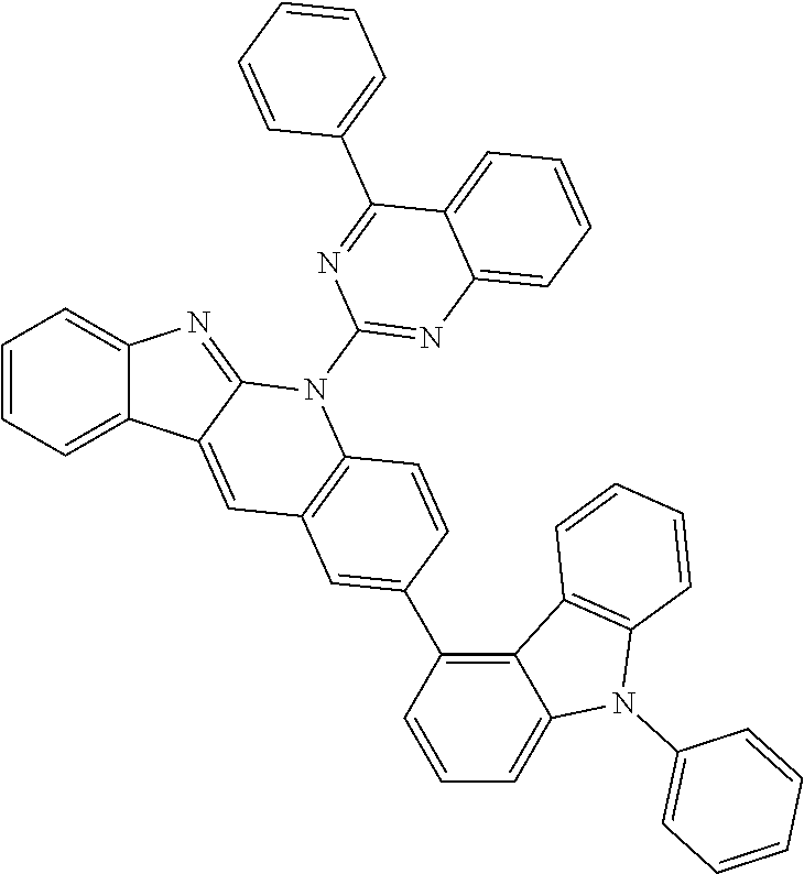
C1=CC=C2C(=C1)N=C1C2=CC2=C(N1C1=NC3=CC=CC=C3C(C3=CC=CC=C3)=N1)C=CC(C1=C3C(=CC=C1)N(C1=CC=CC=C1)C1=C3C=CC=C1)=C2
